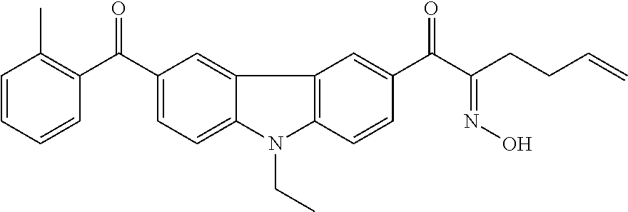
C1=CC=CC(C(C2=CC=C3C(=C2)C2=C(N3CC)C=CC(C(=O)C(CCC=C)=NO)=C2)=O)=C1C
